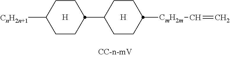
[H].C1CC(C2CCC([CmH2m]C=C)CC2)CCC1[CnH2n+1].[H]
